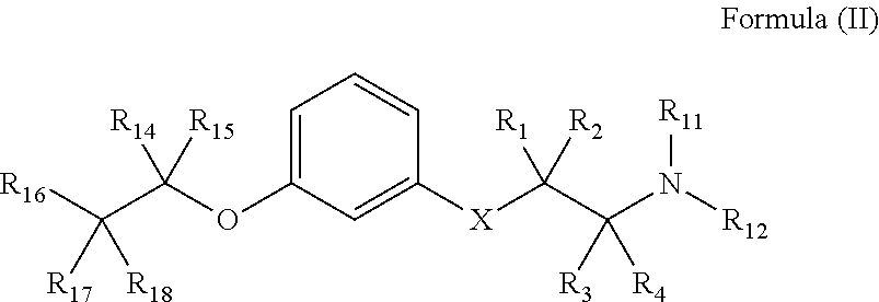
C1=C(OC(C([R16])([R18])[R17])([R15])[R14])C=C([X]C(C(N([R12])[R11])([R4])[R3])([R2])[R1])C=C1
